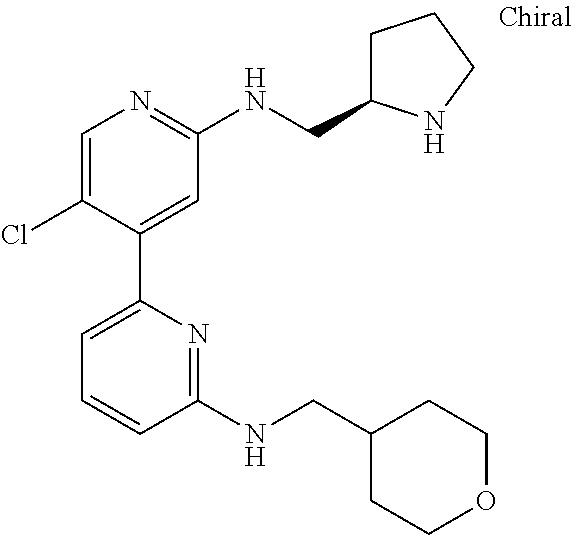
C1=C(Cl)C(C2=CC=CC(NCC3CCOCC3)=N2)=CC(NCC2CCCN2)=N1
